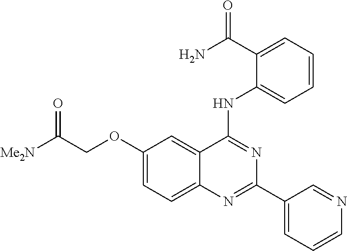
[Me2N]C(COC1=CC=C2C(=C1)C(NC1=CC=CC=C1C(N)=O)=NC(C1=CC=CN=C1)=N2)=O
